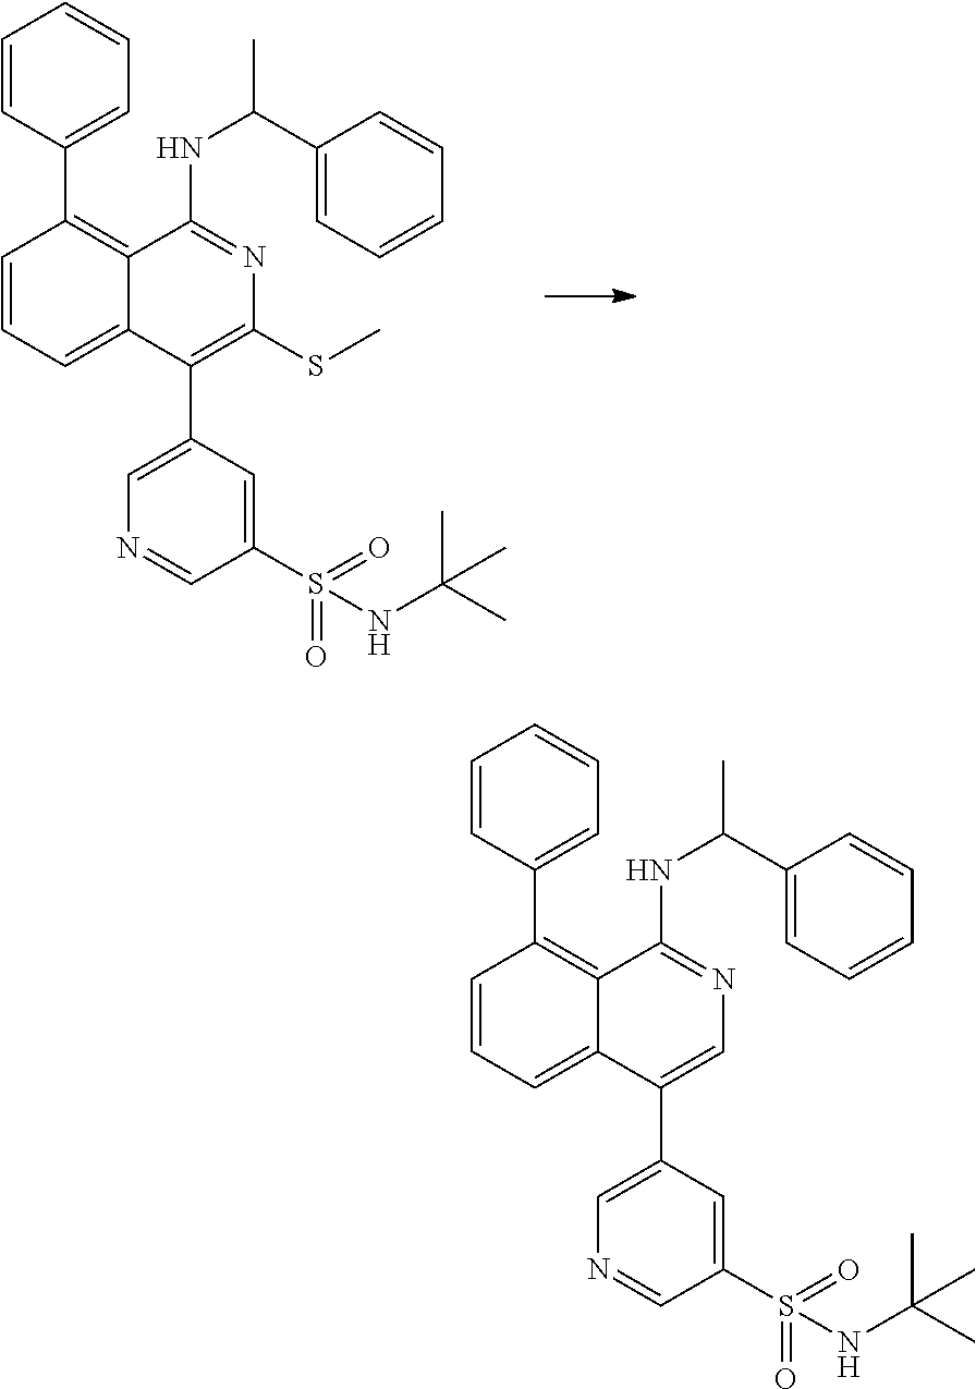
C1=CC=C2C(=C1C1=CC=CC=C1)C(NC(C1=CC=CC=C1)C)=NC(SC)=C2C1=CN=CC(S(=O)(=O)NC(C)(C)C)=C1.C1=CC=C2C(=C1C1=CC=CC=C1)C(NC(C1=CC=CC=C1)C)=NC=C2C1=CN=CC(S(=O)(=O)NC(C)(C)C)=C1
